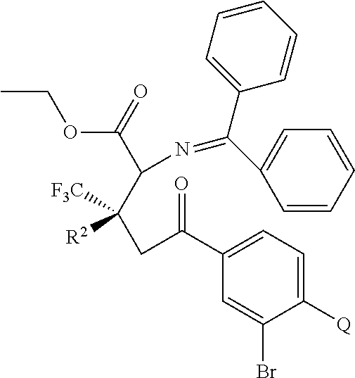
CCOC(C(C([R2])([F3C])CC(C1=CC=C([Q])C(Br)=C1)=O)N=C(C1=CC=CC=C1)C1=CC=CC=C1)=O
